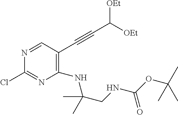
N1=CC(C#CC([OEt])[OEt])=C(NC(C)(CNC(OC(C)(C)C)=O)C)N=C1Cl
